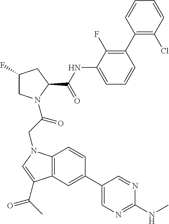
C12=C(C=C(C3=CN=C(NC)N=C3)C=C1)C(C(=O)C)=CN2CC(=O)N1CC(F)CC1C(=O)NC1=CC=CC(C2=C(Cl)C=CC=C2)=C1F
